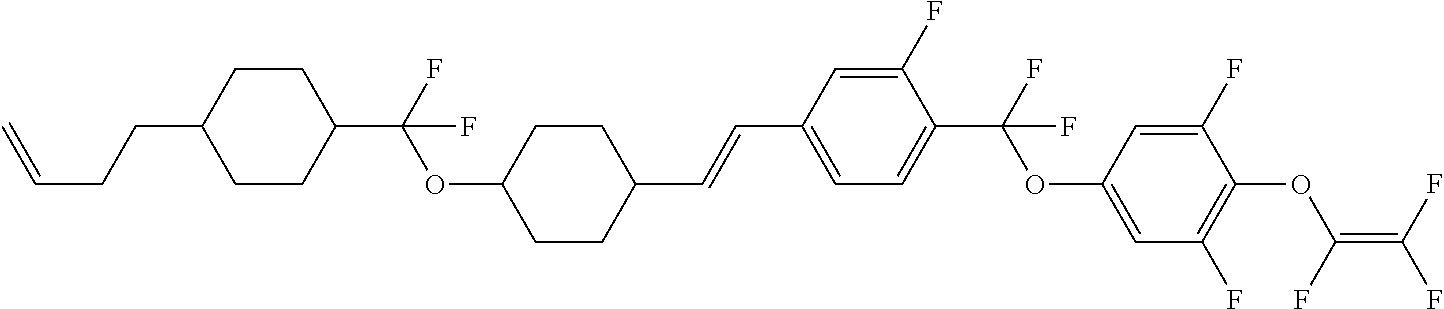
C(C1=CC=C(C(F)(OC2=CC(F)=C(OC(=C(F)F)F)C(F)=C2)F)C(F)=C1)=CC1CCC(OC(C2CCC(CCC=C)CC2)(F)F)CC1
